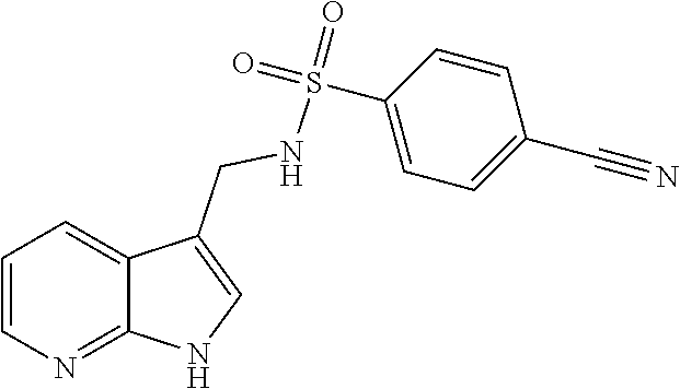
C1=CN=C2C(=C1)C(CNS(=O)(C1=CC=C(C#N)C=C1)=O)=CN2
